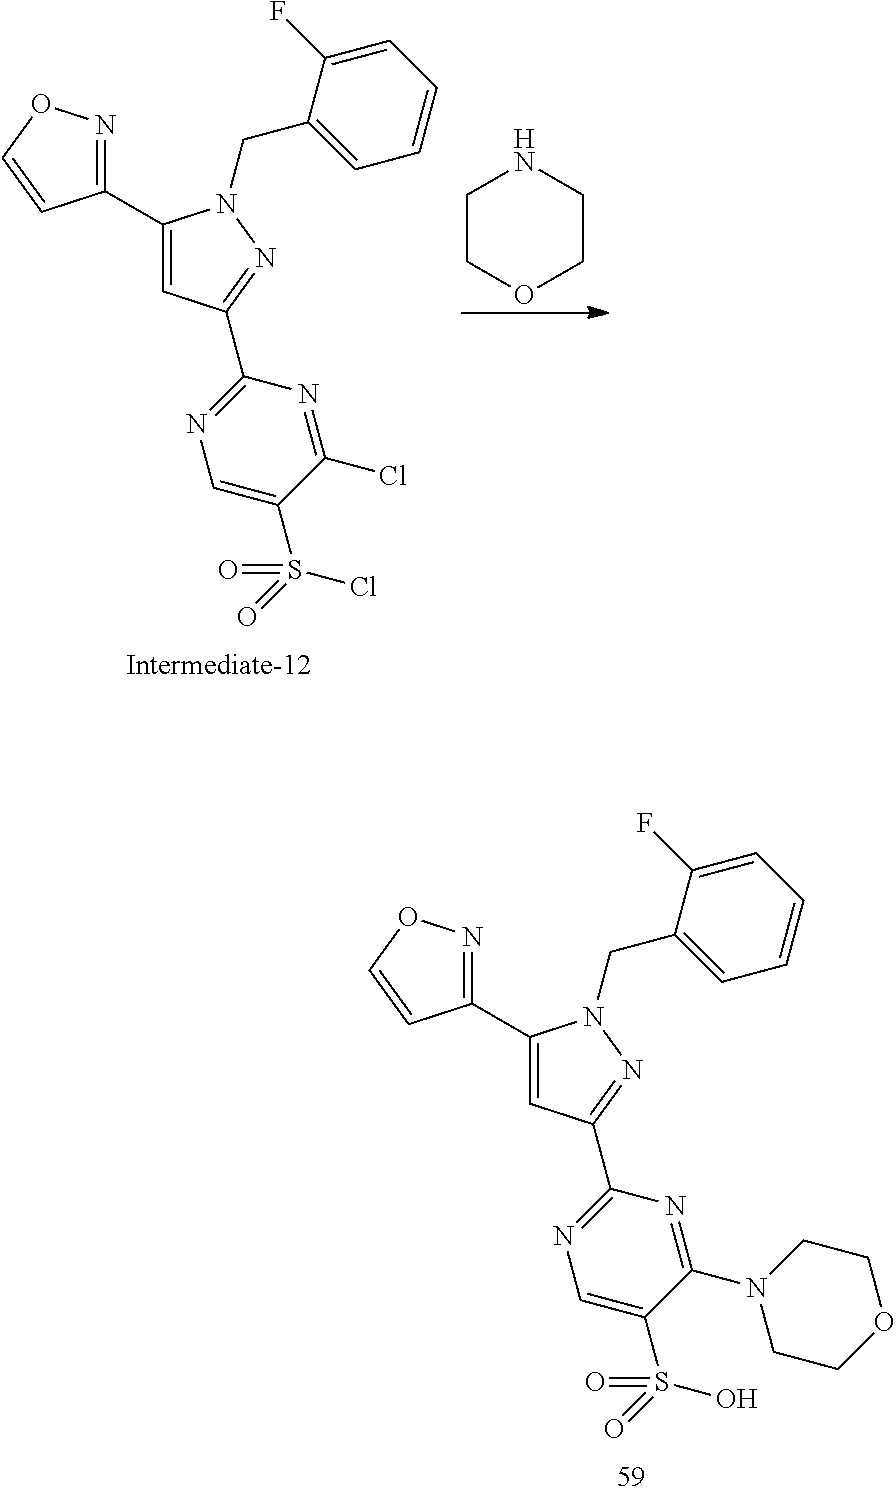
C1(C2=NOC=C2)=CC(C2=NC=C(S(=O)(Cl)=O)C(Cl)=N2)=NN1CC1=CC=CC=C1F.C1COCCN1.C1(C2=NOC=C2)=CC(C2=NC=C(S(=O)(O)=O)C(N3CCOCC3)=N2)=NN1CC1=CC=CC=C1F
